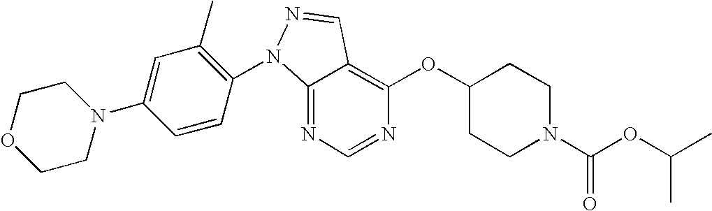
C12=NC=NC(OC3CCN(C(OC(C)C)=O)CC3)=C1C=NN2C1=C(C)C=C(N2CCOCC2)C=C1
